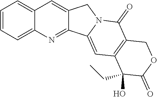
C1=C2C=C3C(=NC2=CC=C1)C1=CC2=C(C(=O)N1C3)COC(=O)C2(CC)O
